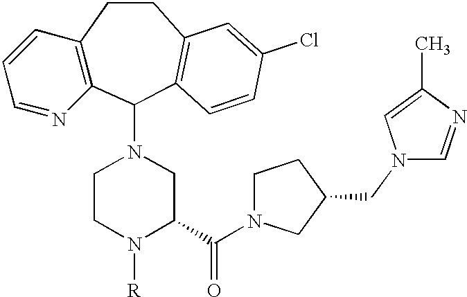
C12=C(C(N3CCN([R])C(C(=O)N4CCC(CN5C=NC(C)=C5)C4)C3)C3=C(CC1)C=C(Cl)C=C3)N=CC=C2
